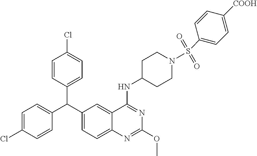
C1=C(Cl)C=CC(C(C2=CC=C3C(=C2)C(NC2CCN(S(C4=CC=C([COOH])C=C4)(=O)=O)CC2)=NC(OC)=N3)C2=CC=C(Cl)C=C2)=C1
